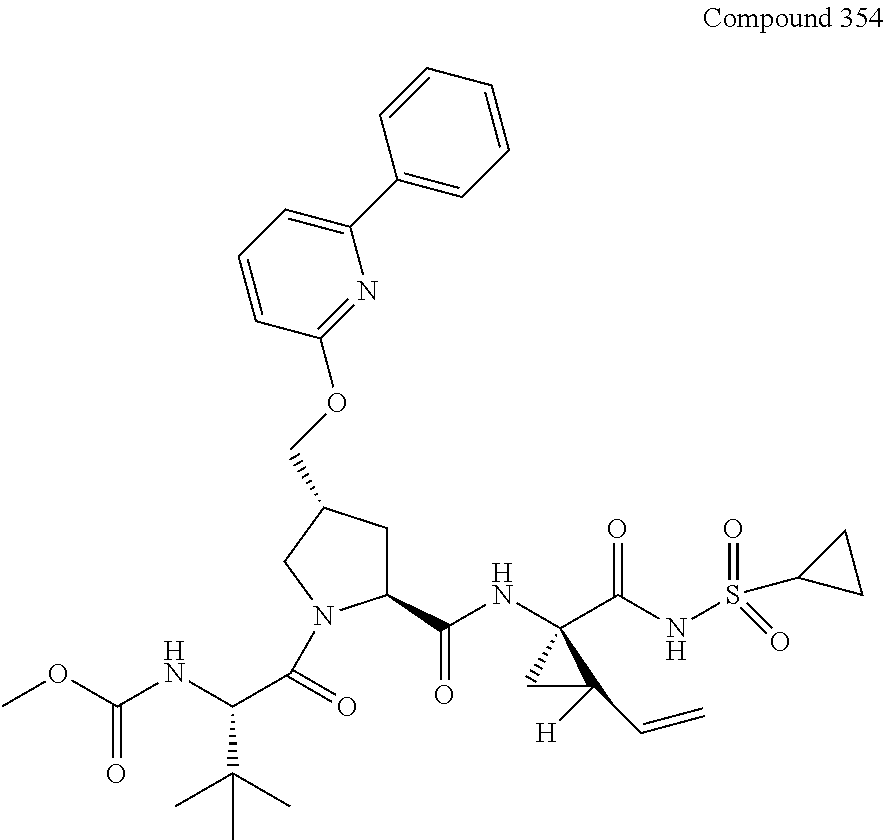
C1=CC(OCC2CC(C(NC3(C(NS(=O)(=O)C4CC4)=O)CC3([H])C=C)=O)N(C(=O)C(NC(OC)=O)C(C)(C)C)C2)=NC(C2=CC=CC=C2)=C1
